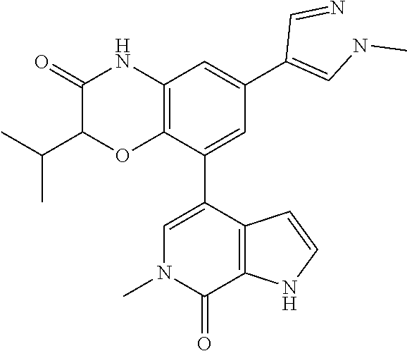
C12=C(C(C3=CN(C)C(=O)C4=C3C=CN4)=CC(C(=CNC)C=N)=C1)OC(C(C)C)C(=O)N2
